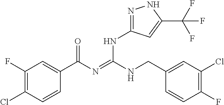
C1(F)=C(Cl)C=CC(C(N=C(NCC2=CC(Cl)=C(F)C=C2)NC2=NNC(C(F)(F)F)=C2)=O)=C1
